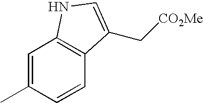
C1=C(C)C=CC2=C1NC=C2C[CO2Me]
